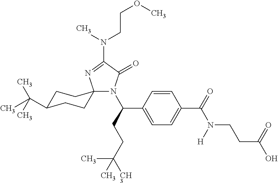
N1(C(CCC([CH3])(C)C)C2=CC=C(C(=O)N([H])CCC(O)=O)C=C2)C(=O)C(N(C)CCOC)=NC12CCC(C(C)(C)C)CC2
